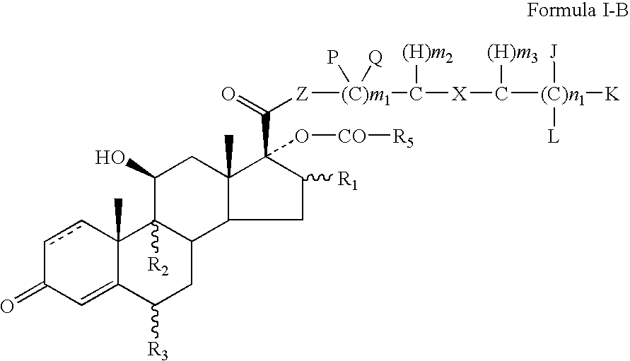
c1cC2(C)C(=CC1=O)C([R3])CC1C2([R2])C(O)CC2(C)C(C([Z][(C)m1](C([X]C([(C)n1]([K])([J])[L])[(H)m3])[(H)m2])(P)[Q])=O)(O[CO][R5])C([R1])CC12
